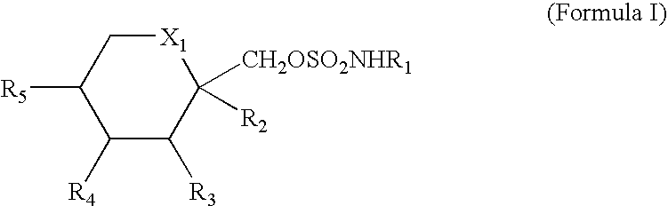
C1C([R5])C([R4])C([R3])C([CH2OSO2NHR1])([R2])[X1]1
